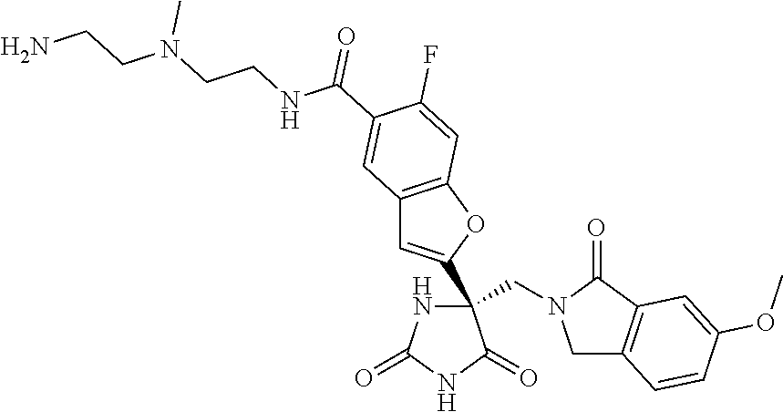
C(C1(C2=CC3=C(O2)C=C(F)C(C(NCCN(CCN)C)=O)=C3)NC(=O)NC1=O)N1CC2=C(C1=O)C=C(OC)C=C2
